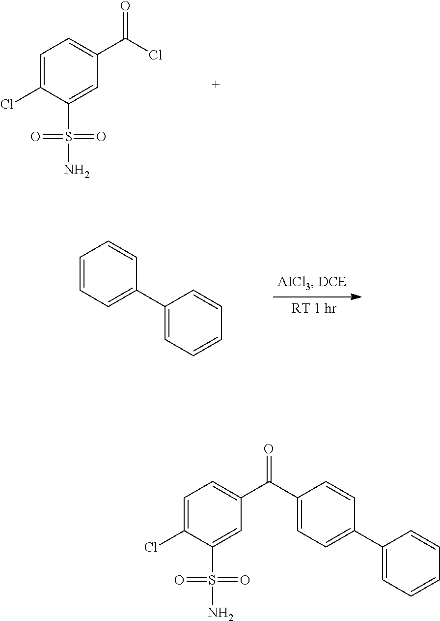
C1=C(Cl)C(S(=O)(=O)N)=CC(C(Cl)=O)=C1.C1=CC=C(C2=CC=CC=C2)C=C1.C1=C(Cl)C(S(=O)(=O)N)=CC(C(=O)C2=CC=C(C3=CC=CC=C3)C=C2)=C1
